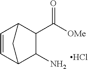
C1(N)C2C=CC(C1C(=O)[OMe])C2.Cl
